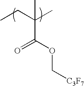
CCC(C)(C(OC[C3F7])=O)C
